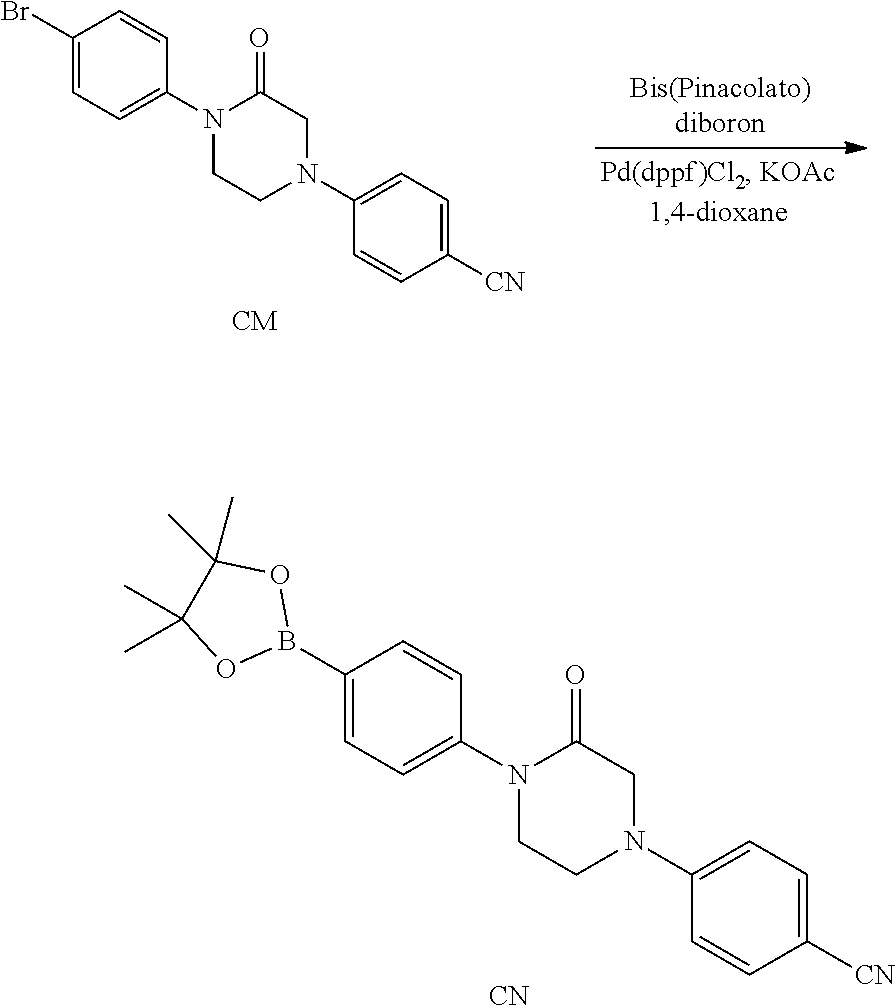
N1(C2=CC=C(Br)C=C2)CCN(C2=CC=C([CN])C=C2)CC1=O.C1(B2OC(C)(C)C(C)(C)O2)=CC=C(N2CCN(C3=CC=C([CN])C=C3)CC2=O)C=C1.[CN]
